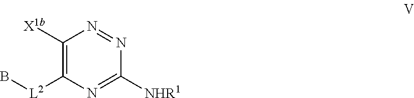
C1([X1b])=C([L2]B)N=C([NHR1])N=N1
